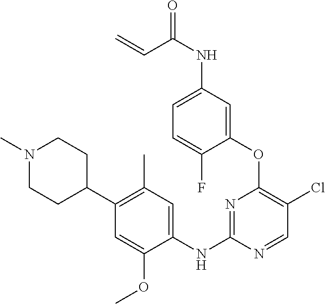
C1(OC2=C(Cl)C=NC(NC3=CC(C)=C(C4CCN(C)CC4)C=C3OC)=N2)=CC(NC(=O)C=C)=CC=C1F
